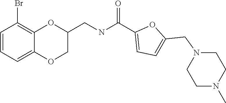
C1=CC=C2C(=C1Br)OC(CNC(C1=CC=C(CN3CCN(C)CC3)O1)=O)CO2
